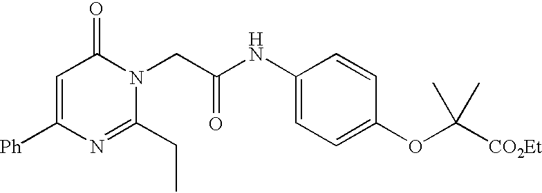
C1=C([Ph])N=C(CC)N(CC(NC2=CC=C(OC([CO2Et])(C)C)C=C2)=O)C1=O
